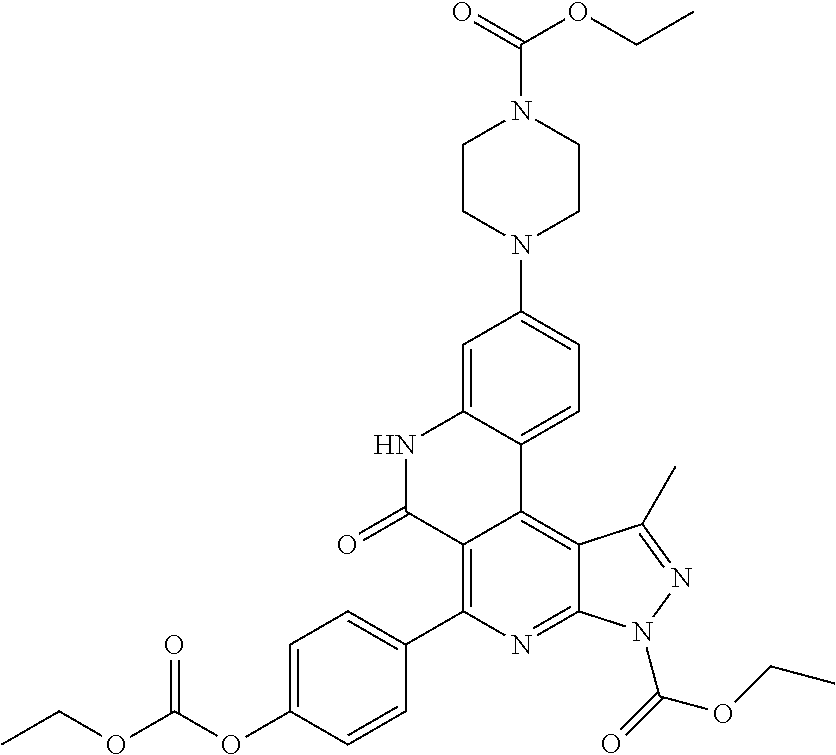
C1=C(OC(OCC)=O)C=CC(C2=C3C(=C4C(=N2)N(C(=O)OCC)N=C4C)C2=CC=C(N4CCN(C(=O)OCC)CC4)C=C2NC3=O)=C1
